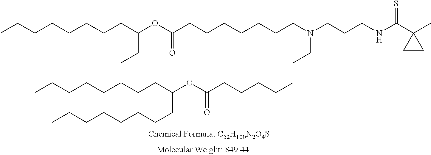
S=C(C1(C)CC1)NCCCN(CCCCCCCC(=O)OC(CCCCCCCC)CCCCCCCC)CCCCCCCC(=O)OC(CC)CCCCCCCC
